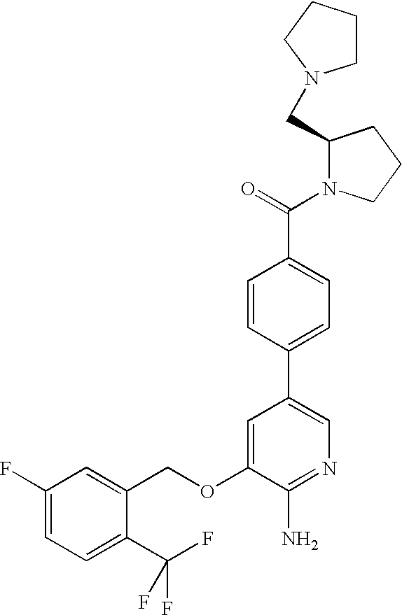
C(OC1=CC(C2=CC=C(C(=O)N3C(CN4CCCC4)CCC3)C=C2)=CN=C1N)C1=CC(F)=CC=C1C(F)(F)F
